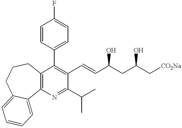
C1=CC(C2=C(C=CC(CC(C[CO2Na])O)O)C(C(C)C)=NC3=C2CCCC2=CC=CC=C32)=CC=C1F
